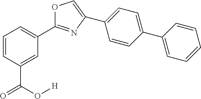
O1C(C2=CC=CC(C(O[H])=O)=C2)=NC(C2=CC=C(C3=CC=CC=C3)C=C2)=C1
